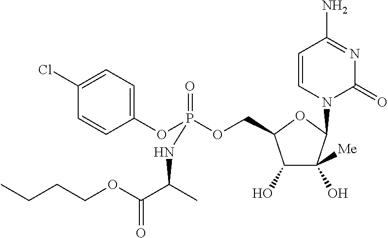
C1(OP(OCC2C(O)C(O)([Me])C(N3C(=O)N=C(N)C=C3)O2)(=O)NC(C(OCCCC)=O)C)=CC=C(Cl)C=C1
